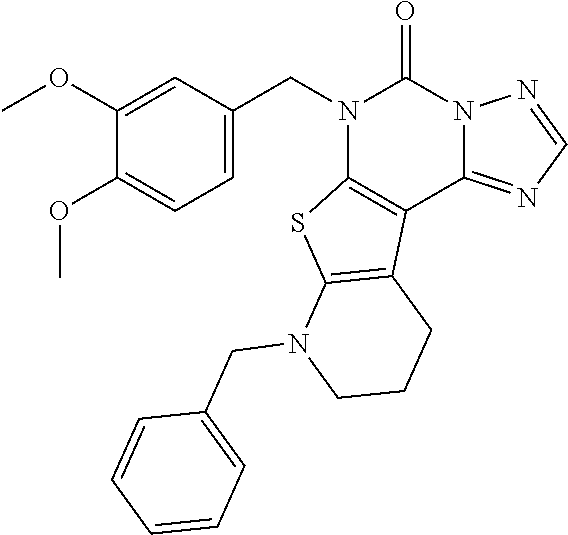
N1(CC2=CC=C(OC)C(OC)=C2)C2=C(C3=NC=NN3C1=O)C1=C(S2)N(CC2=CC=CC=C2)CCC1
